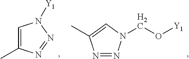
N1=NN(CO[Y1])C=C1C.C1=C(C)N=NN1[Y1]
